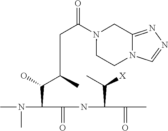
CN(C)C(C(C(C)CC(=O)N1CCN2C(=NN=C2)C1)O)C(=O)NC(C([X])C)C(=O)C
